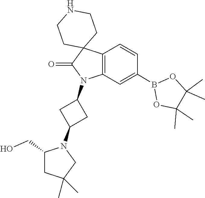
C1(C)(C)C(C)(C)OB(C2=CC3=C(C=C2)C2(C(=O)N3C3CC(N4C(CO)CC(C)(C)C4)C3)CCNCC2)O1
